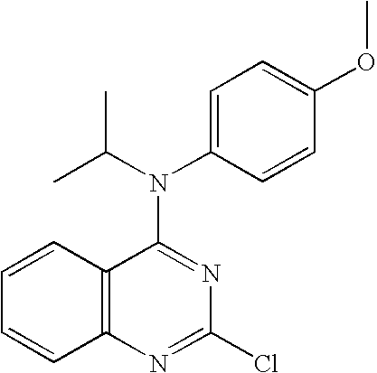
N(C1=NC(Cl)=NC2=C1C=CC=C2)(C1=CC=C(OC)C=C1)C(C)C
